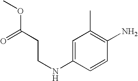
C1=C(NCCC(OC)=O)C=CC(N)=C1C
